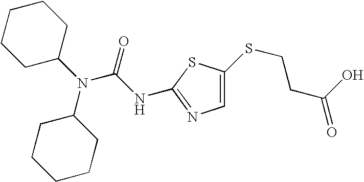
C1CCC(N(C(=O)NC2=NC=C(SCCC(=O)O)S2)C2CCCCC2)CC1
